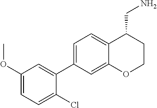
C1(C2=CC(OC)=CC=C2Cl)=CC=C2C(=C1)OCCC2CN
